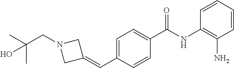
C1(C(NC2=C(N)C=CC=C2)=O)=CC=C(C=C2CN(CC(C)(C)O)C2)C=C1
